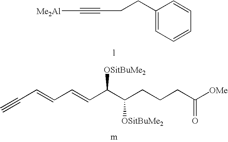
[Me2Al]C#CCCC1=CC=CC=C1.C#CC=CC=CC(C(CCCC([OMe])=O)[OSitBuMe2])[OSitBuMe2]
